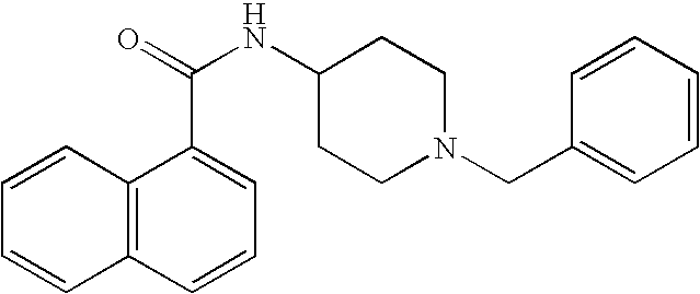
C12=C(C=CC=C1C(=O)NC1CCN(CC3=CC=CC=C3)CC1)C=CC=C2
